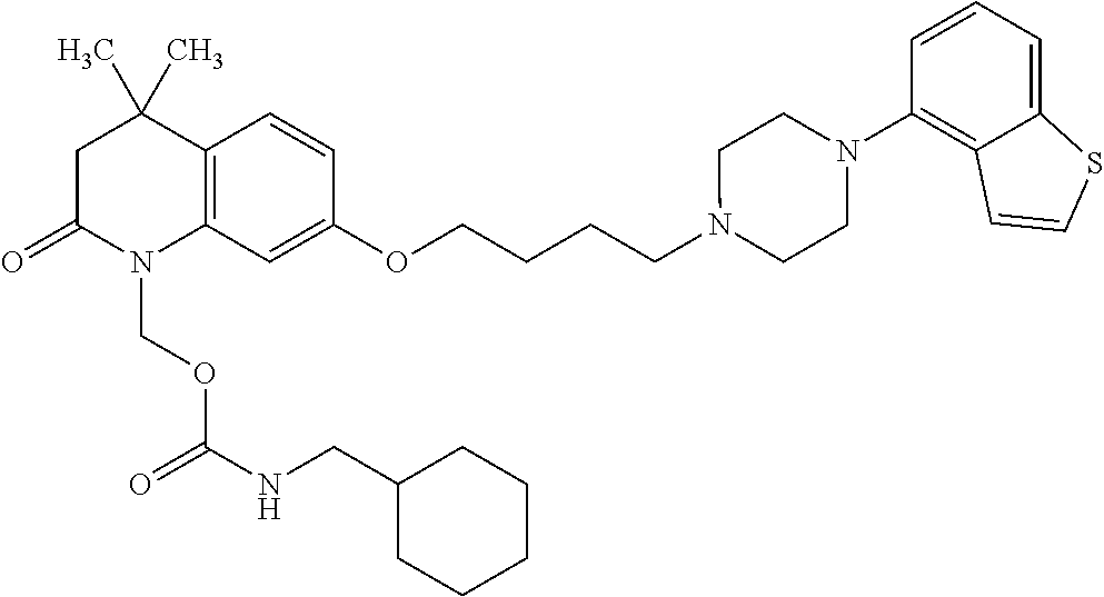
C1C(=O)N(COC(=O)NCC2CCCCC2)C2=C(C1(C)C)C=CC(OCCCCN1CCN(C3=C4C(=CC=C3)SC=C4)CC1)=C2
